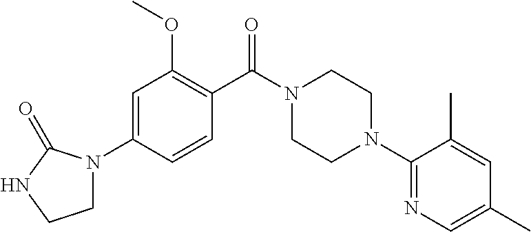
C1=C(N2CCNC2=O)C=CC(C(N2CCN(C3=NC=C(C)C=C3C)CC2)=O)=C1OC
